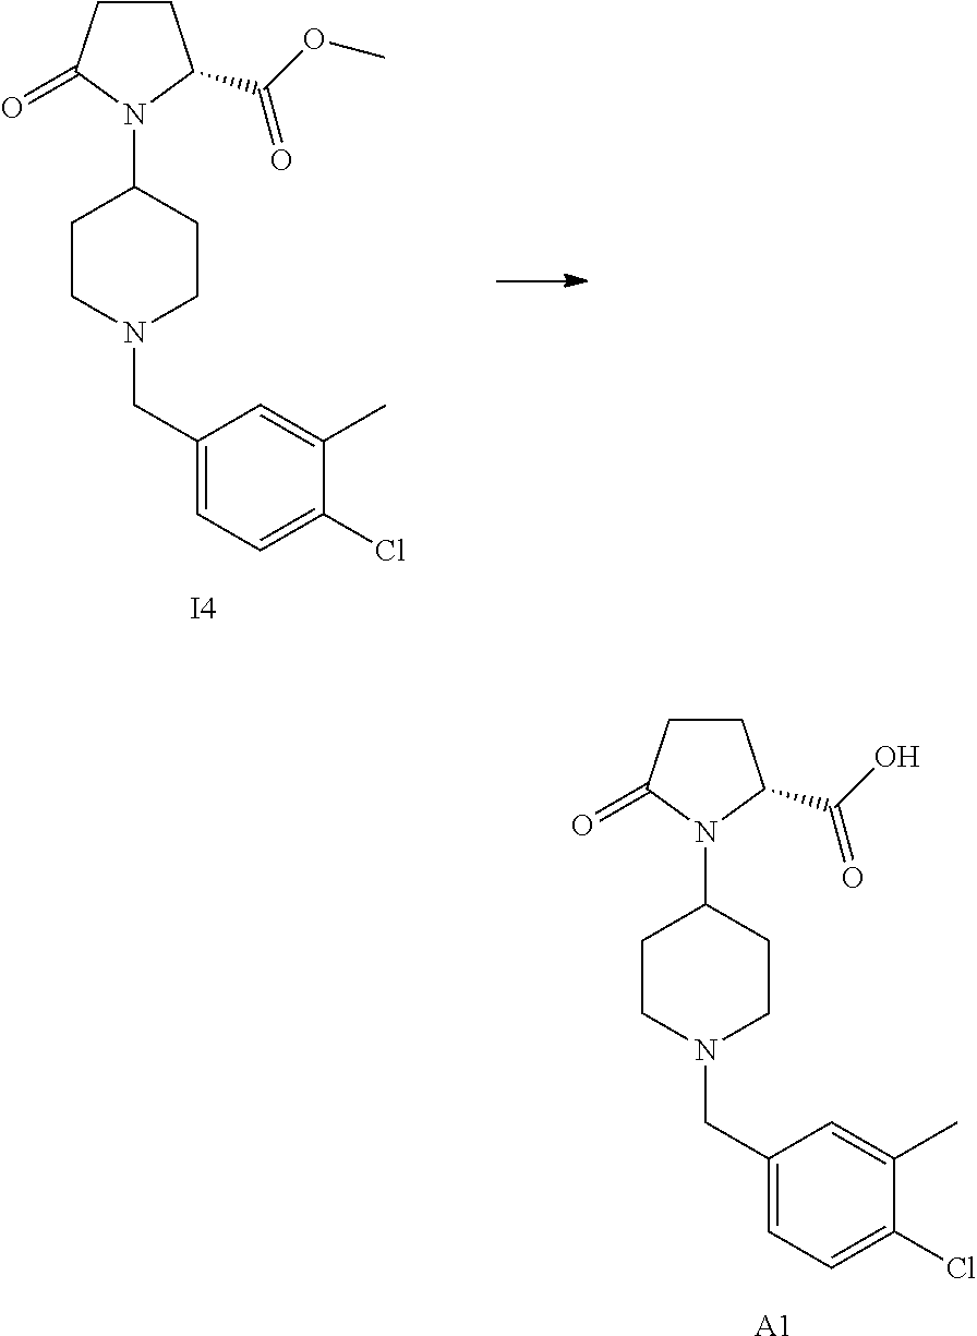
C1CC(=O)N(C2CCN(CC3=CC=C(Cl)C(C)=C3)CC2)C1C(OC)=O.[I4].C1CC(=O)N(C2CCN(CC3=CC=C(Cl)C(C)=C3)CC2)C1C(O)=O.[A1]
